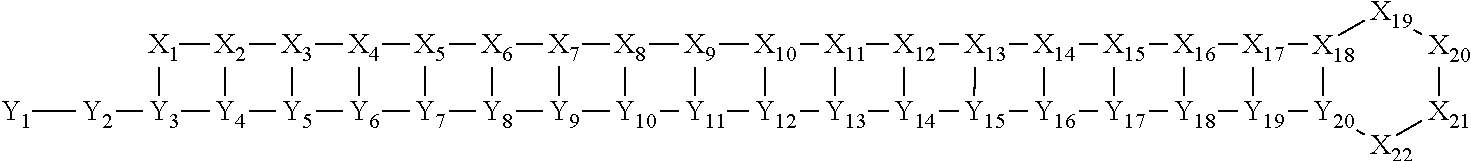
[Y1][Y2][Y3]1[Y4]2[Y5]3[Y6]4[Y7]5[Y8]6[Y9]7[Y10]8[Y11]9[Y12]%10[Y13]%11[Y14]%12[Y15]%13[Y16]%14[Y17]%15[Y18]%16[Y19]%17[Y20]%18[X22][X21][X20][X19][X18]%18[X17]%17[X16]%16[X15]%15[X14]%14[X13]%13[X12]%12[X11]%11[X10]%10[X9]9[X8]8[X7]7[X6]6[X5]5[X4]4[X3]3[X2]2[X1]1
